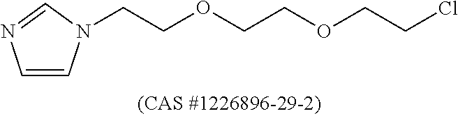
C1=CN=CN1CCOCCOCCCl
